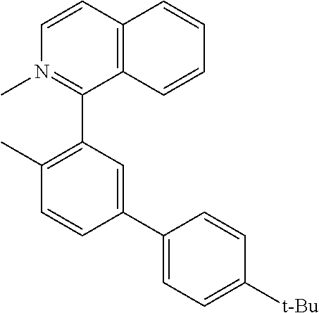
C1=CC2=C(C(C3=C(C)C=CC(C4=CC=C([t-Bu])C=C4)=C3)=N1C)C=CC=C2
